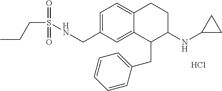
Cl.C1=C(CNS(CCC)(=O)=O)C=C2C(=C1)CCC(NC1CC1)C2CC1=CC=CC=C1
